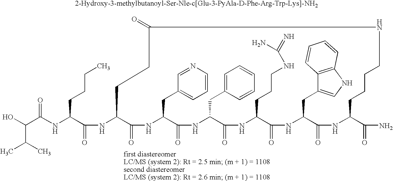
C(C(NC(C(NC1C(=O)NC(CC2=CC=CN=C2)C(=O)NC(CC2=CC=CC=C2)C(=O)NC(CCCNC(=N)N)C(=O)NC(CC2=CNC3=C2C=CC=C3)C(=O)NC(C(N)=O)CCCCNC(=O)CC1)=O)CCCC)=O)(O)C(C)C
